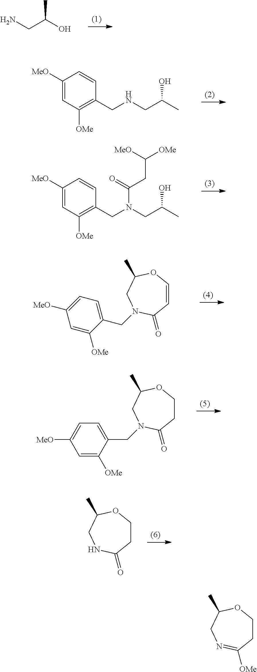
NCC(O)C.C1([MeO])=CC([OMe])=C(CNCC(C)O)C=C1.C1([MeO])=CC([OMe])=C(CN(CC(C)O)C(=O)CC([OMe])[MeO])C=C1.C1=COC(C)CN(CC2=CC=C([MeO])C=C2[OMe])C1=O.C1=C([OMe])C(CN2CC(C)OCCC2=O)=CC=C1[MeO].C1COC(C)CNC1=O.C1COC(C)CN=C1[OMe]
